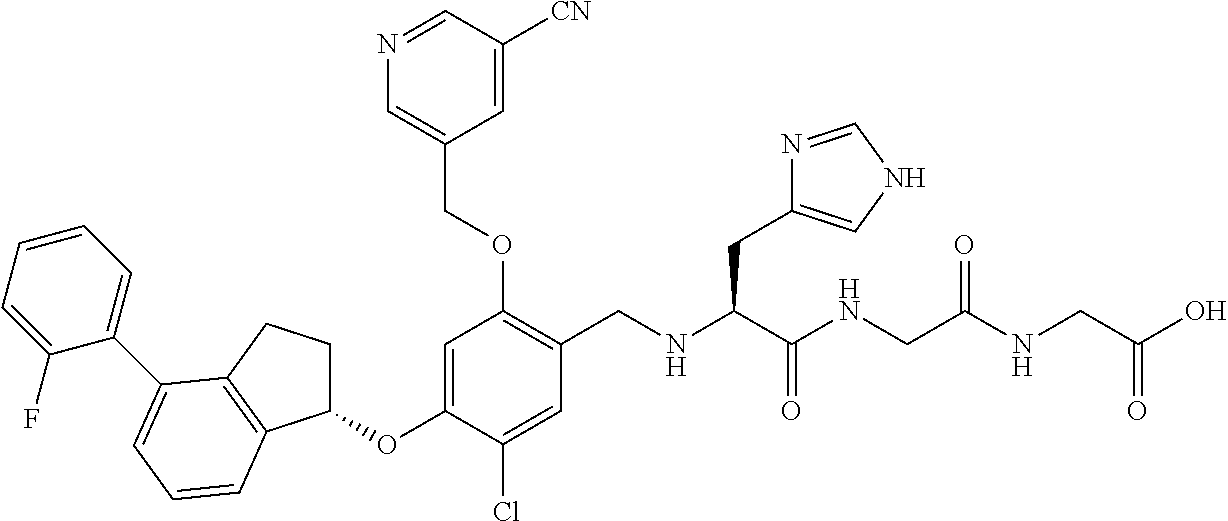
C1(OC2=CC(OCC3=CN=CC([CN])=C3)=C(CNC(C(NCC(NCC(O)=O)=O)=O)CC3=CNC=N3)C=C2Cl)CCC2=C1C=CC=C2C1=CC=CC=C1F
